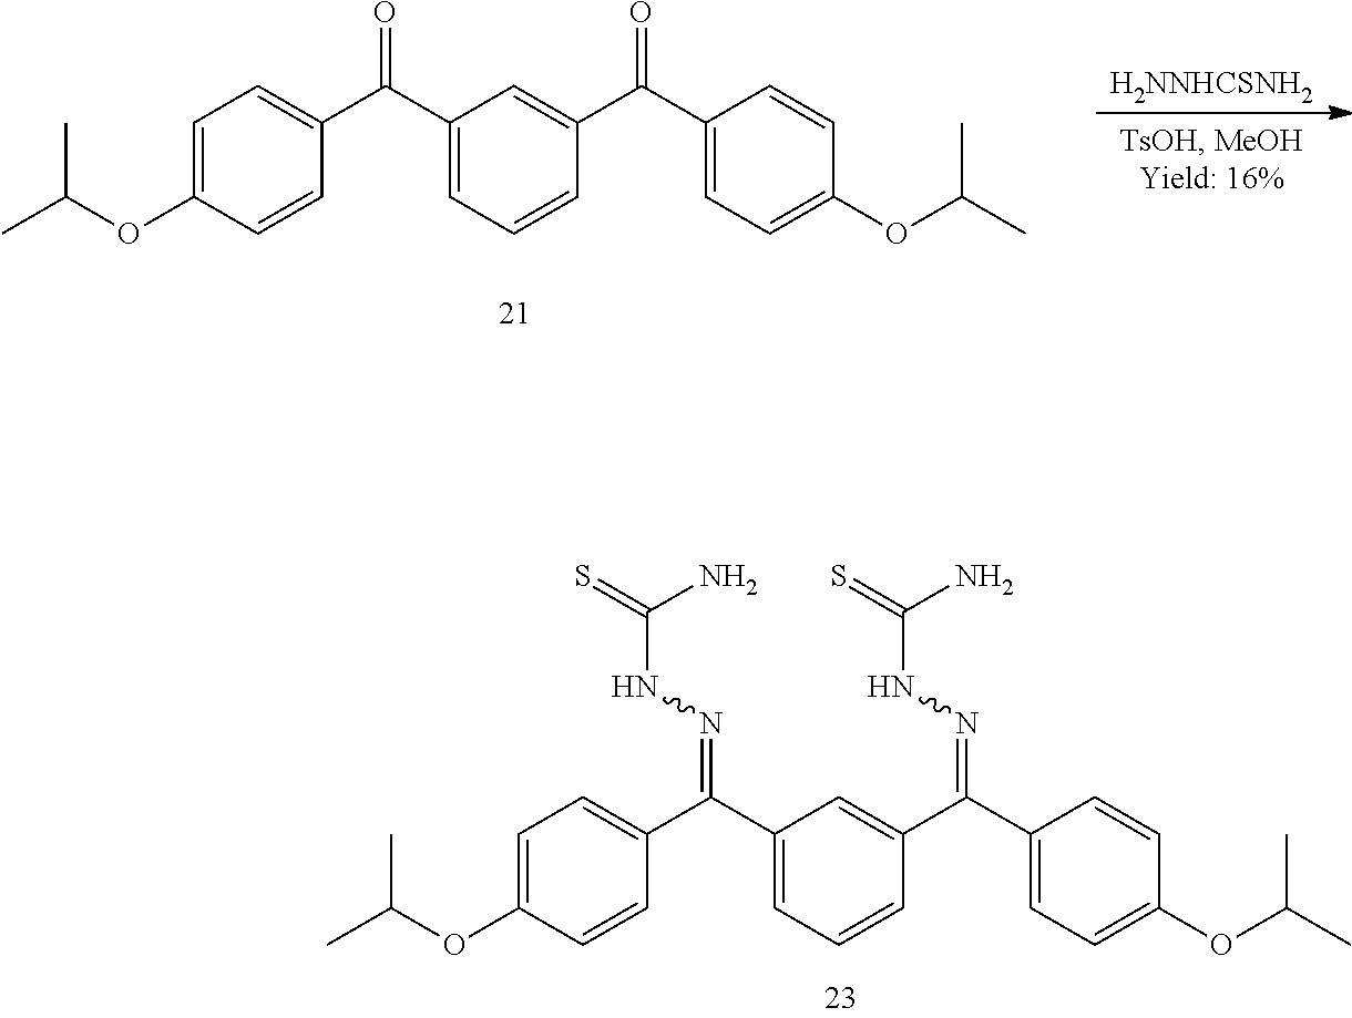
C1=C(OC(C)C)C=CC(C(C2=CC=CC(C(C3=CC=C(OC(C)C)C=C3)=O)=C2)=O)=C1.[H2NNHCSNH2].C1=C(OC(C)C)C=CC(C(C2=CC=CC(C(C3=CC=C(OC(C)C)C=C3)=NNC(=S)N)=C2)=NNC(=S)N)=C1
